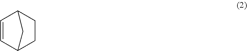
C1CC2C=CC1C2
